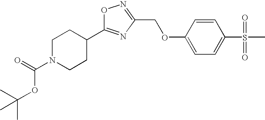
C1N(C(=O)OC(C)(C)C)CCC(C2=NC(COC3=CC=C(S(C)(=O)=O)C=C3)=NO2)C1
